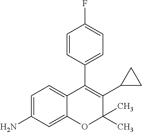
C1=C(N)C=C2C(=C1)C(C1=CC=C(F)C=C1)=C(C1CC1)C(C)(C)O2
